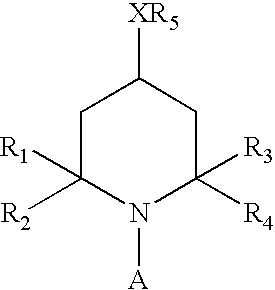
C1C([R2])([R1])N([A])C([R4])([R3])CC1[XR5]
